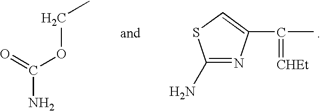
C1(N)=NC(C(C)=[CHEt])=CS1.O=C(OCC)N
